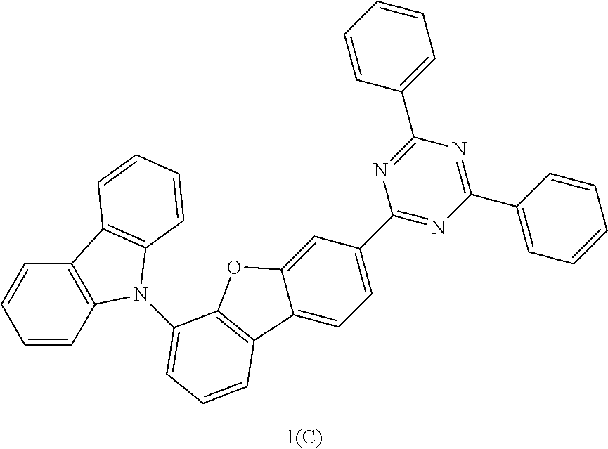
C1=CC2=C(C=C1)C1=C(N2C2=CC=CC3=C2OC2=CC(C4=NC(C5=CC=CC=C5)=NC(C5=CC=CC=C5)=N4)=CC=C23)C=CC=C1
